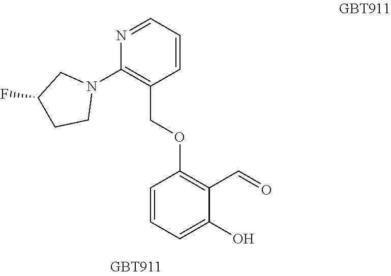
N1=CC=CC(COC2=C(C=O)C(O)=CC=C2)=C1N1CC(F)CC1
